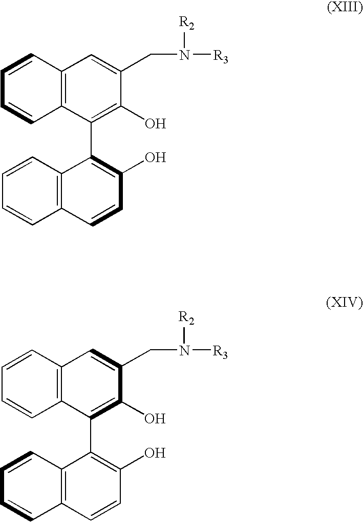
C1=CC2=C(C=C1)C=CC(O)=C2C1=C(O)C(CN([R3])[R2])=CC2=C1C=CC=C2.C1=CC2=C(C=C1)C=CC(O)=C2C1=C(O)C(CN([R3])[R2])=CC2=C1C=CC=C2
